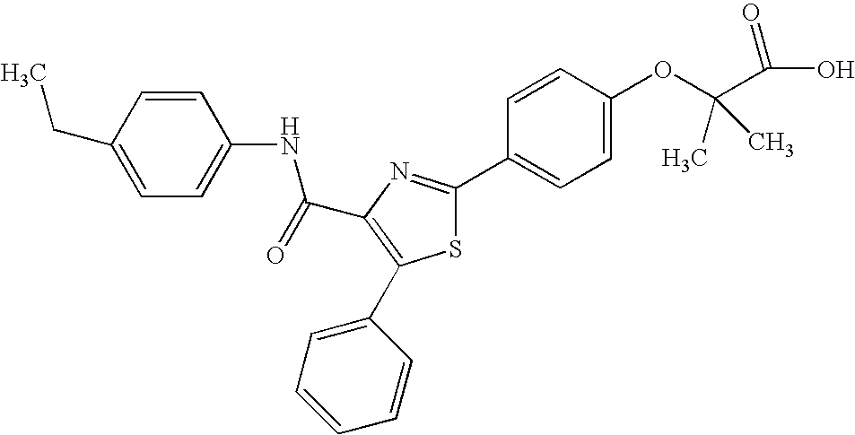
C(C1=C(C2=CC=CC=C2)SC(C2=CC=C(OC(C(O)=O)(C)C)C=C2)=N1)(NC1=CC=C(CC)C=C1)=O
